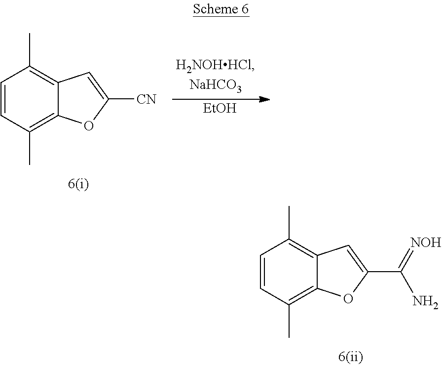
C1=CC(C)=C2C(=C1C)C=C(C(=[NOH])N)O2.C1=CC(C)=C2C(=C1C)C=C([CN])O2.[EtOH]
